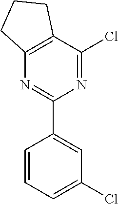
C1(C2=CC(Cl)=CC=C2)=NC2=C(C(Cl)=N1)CCC2
